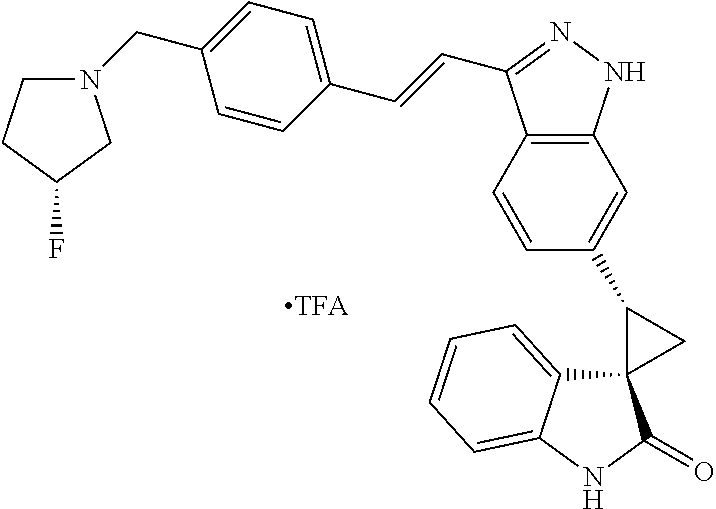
C12(C3=CC=CC=C3NC1=O)CC2C1=CC2=C(C=C1)C(C=CC1=CC=C(CN3CCC(F)C3)C=C1)=NN2
